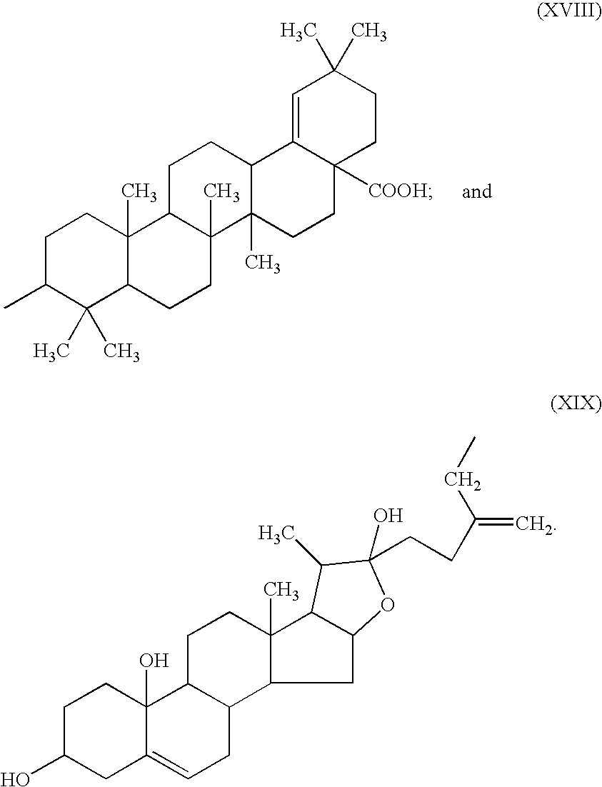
C1C(C)C(C)(C)C2C(C)(C1)C1C(C)(CC2)C2(C)C(CC1)C1=CC(C)(C)CCC1([COOH])CC2.C1C(O)CC2=CCC3C(C2(O)C1)CCC1(C)C3CC2C1C(C)C(CCC(CC)=C)(O)O2
